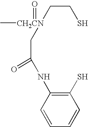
[CH2CN](C)(=O)(CC(NC1=C(S)C=CC=C1)=O)CCS
